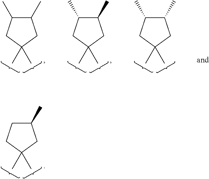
C1C(C)CC(C)(C)C1.C1(C)C(C)CC(C)(C)C1.C1(C)C(C)CC(C)(C)C1.C1(C)C(C)CC(C)(C)C1
